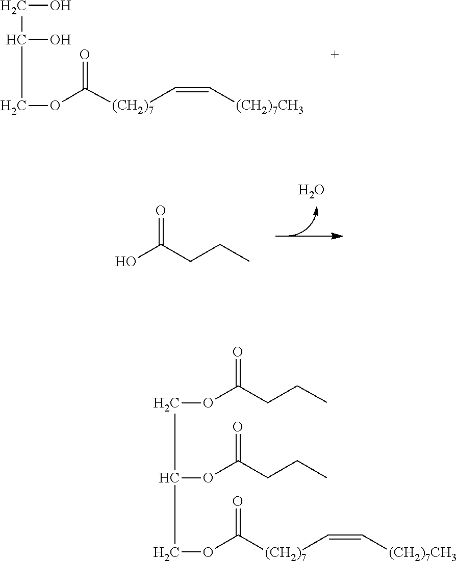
O(C([(CH2)7]C=C[(CH2)7CH3])=O)CC(O)CO.C(CC)C(O)=O.O.O(C(=O)[(CH2)7]C=C[(CH2)7CH3])CC(OC(CCC)=O)COC(CCC)=O
